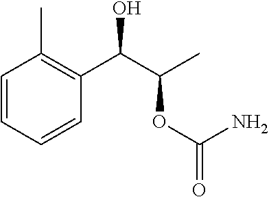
C1=CC=CC(C(C(C)OC(=O)N)O)=C1C
